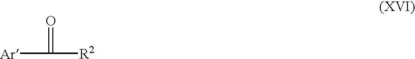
[Ar]C(=O)[R2]
